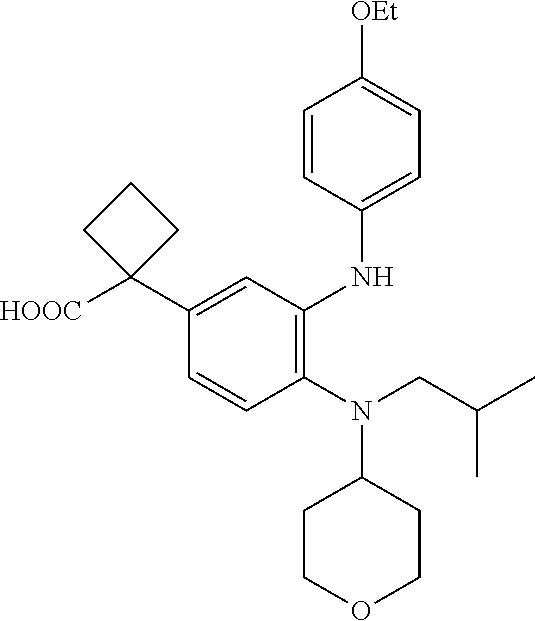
C1(N(CC(C)C)C2CCOCC2)=C(NC2=CC=C([OEt])C=C2)C=C(C2([HOOC])CCC2)C=C1
